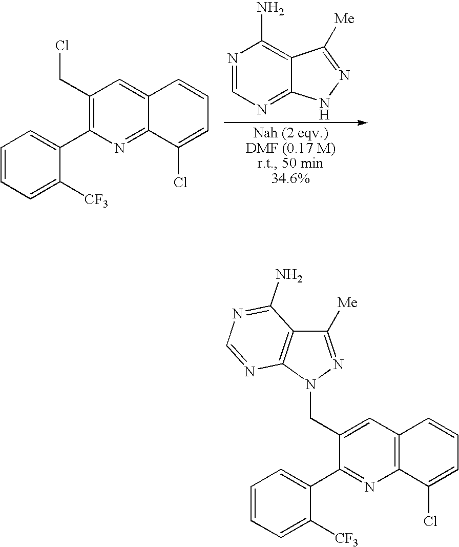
C1=CC=C([CF3])C(C2=C(CCl)C=C3C(=N2)C(Cl)=CC=C3)=C1.N1=CN=C2C(=C1N)C([Me])=NN2.C1=CC=C([CF3])C(C2=NC3=C(C=C2CN2C4=C(C([Me])=N2)C(N)=NC=N4)C=CC=C3Cl)=C1
